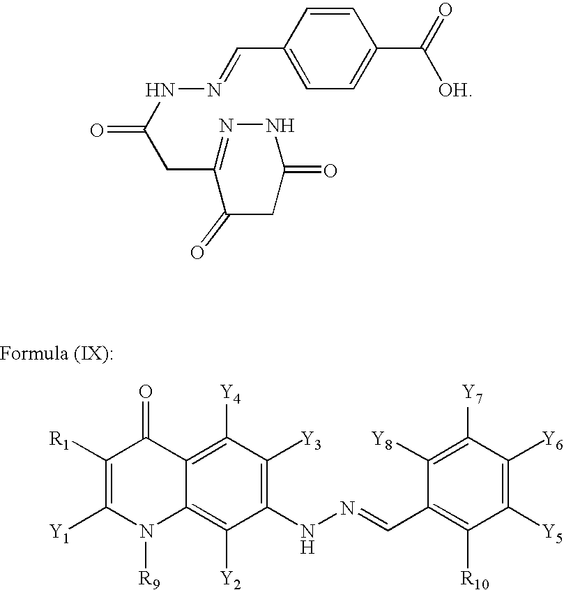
C1([R1])=C([Y1])N([R9])C2=C([Y2])C(NN=CC3=C([R10])C([Y5])=C([Y6])C([Y7])=C3[Y8])=C([Y3])C([Y4])=C2C1=O.C1(C=NNC(CC2=NNC(=O)CC2=O)=O)=CC=C(C(=O)[OH])C=C1
